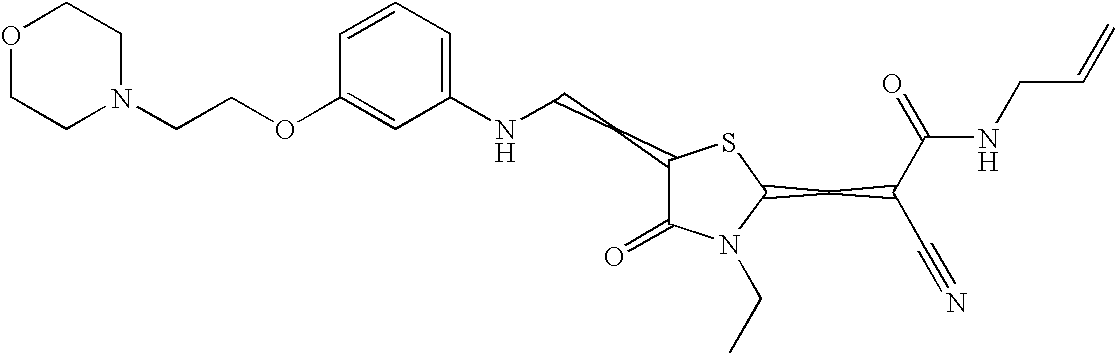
C1=CC=C(NCCC2C(=O)N(CC)C(CC(C#N)C(=O)NCC=C)S2)C=C1OCCN1CCOCC1
